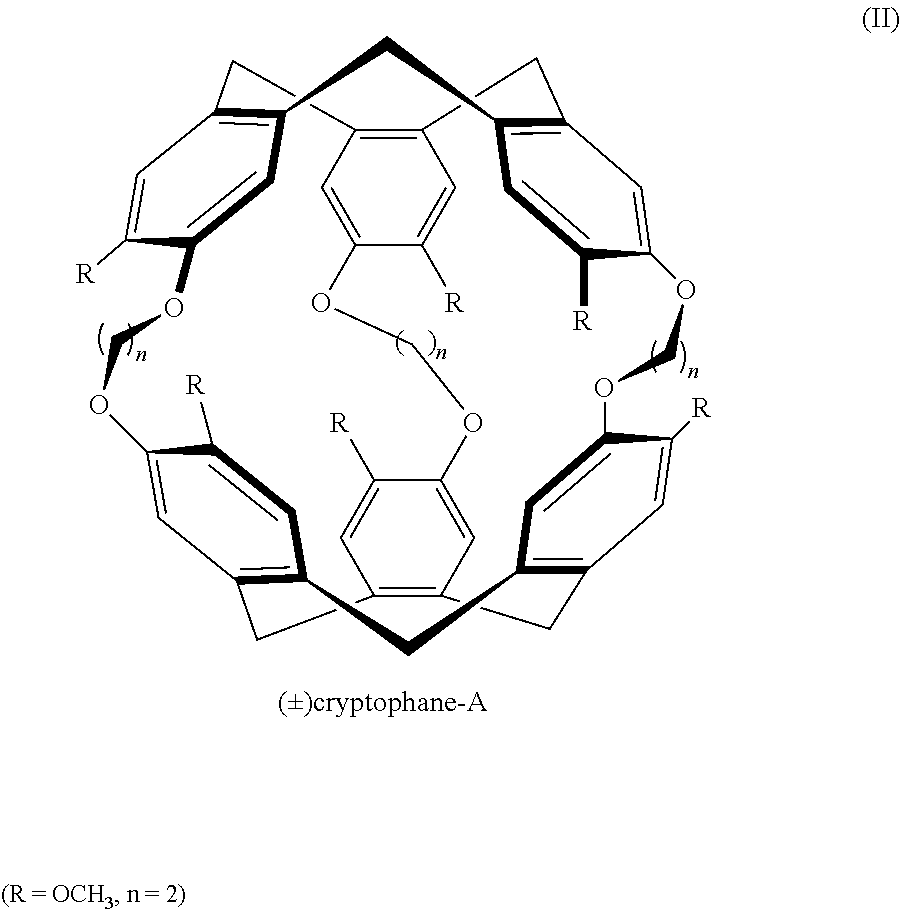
C12=C3CC4=C5C=C([R])C(=C4)OCOC4=CC6=C(CC7=C(CC8=C(C=C([R])C(=C8)OCOC8=CC(=C(C1)C=C8[R])C5)C6)C=C([R])C(=C7)OCOC(=C2)C([R])=C3)C=C4[R]
